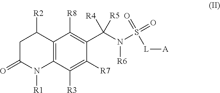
C12=C(C([R3])=C([R7])C(C(N(S(=O)([L][A])=O)[R6])([R4])[R5])=C1[R8])N([R1])C(=O)CC2[R2]
